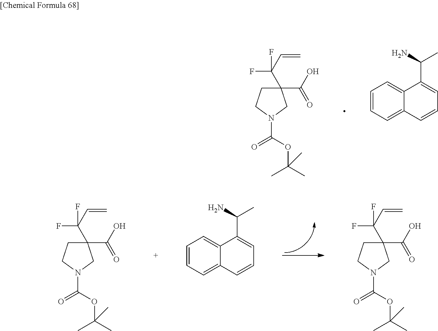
C1(C(F)(C=C)F)(C(O)=O)CCN(C(=O)OC(C)(C)C)C1.C1=CC=C2C(=C1)C(C(N)C)=CC=C2.C1(C(F)(C=C)F)(C(O)=O)CCN(C(=O)OC(C)(C)C)C1.C1(C(F)(C=C)F)(C(O)=O)CCN(C(=O)OC(C)(C)C)C1.C1=CC=C2C(=C1)C(C(N)C)=CC=C2
